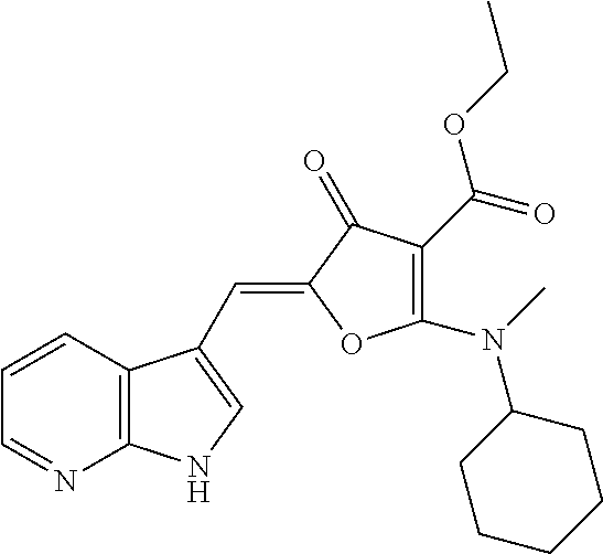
C1=CC2=C(N=C1)NC=C2C=C1C(=O)C(C(OCC)=O)=C(N(C)C2CCCCC2)O1
